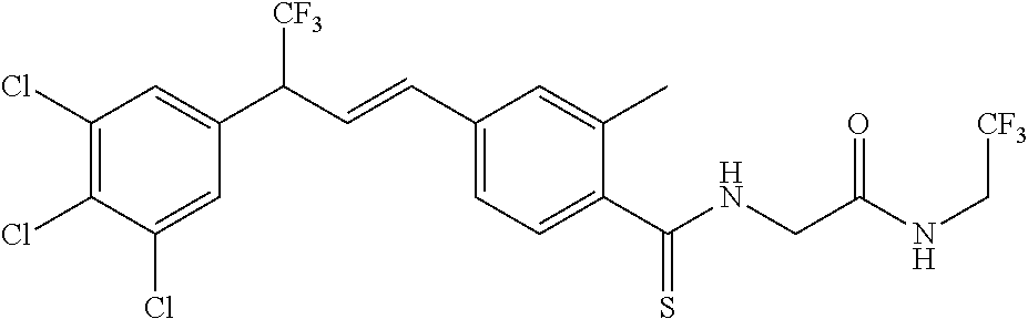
C1(Cl)=C(Cl)C=C(C(C=CC2=CC=C(C(NCC(NC[CF3])=O)=S)C(C)=C2)[CF3])C=C1Cl
